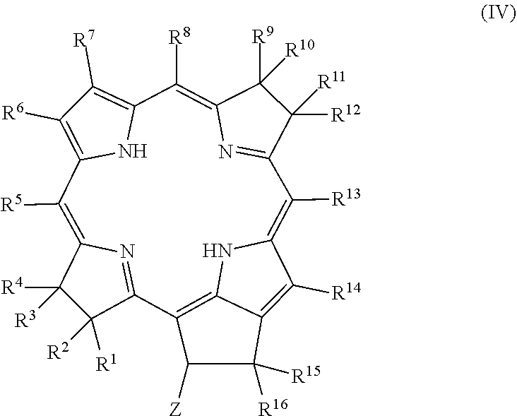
C1([R4])([R3])C([R2])([R1])C2=NC1=C([R5])C1=C([R6])C([R7])=C(N1)C([R8])=C1C([R10])([R9])C([R12])([R11])C(=N1)C([R13])=C1C([R14])=C3C(=C2C([Z])C3([R16])[R15])N1
